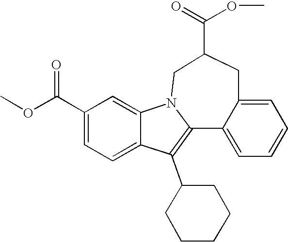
C1(C(OC)=O)=CC=C2C(=C1)N1C(=C2C2CCCCC2)C2=CC=CC=C2CC(C(=O)OC)C1
